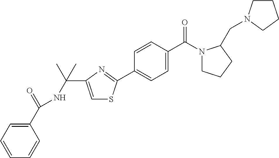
C1(C(=O)NC(C)(C)C2=CSC(C3=CC=C(C(N4CCCC4CN4CCCC4)=O)C=C3)=N2)=CC=CC=C1
